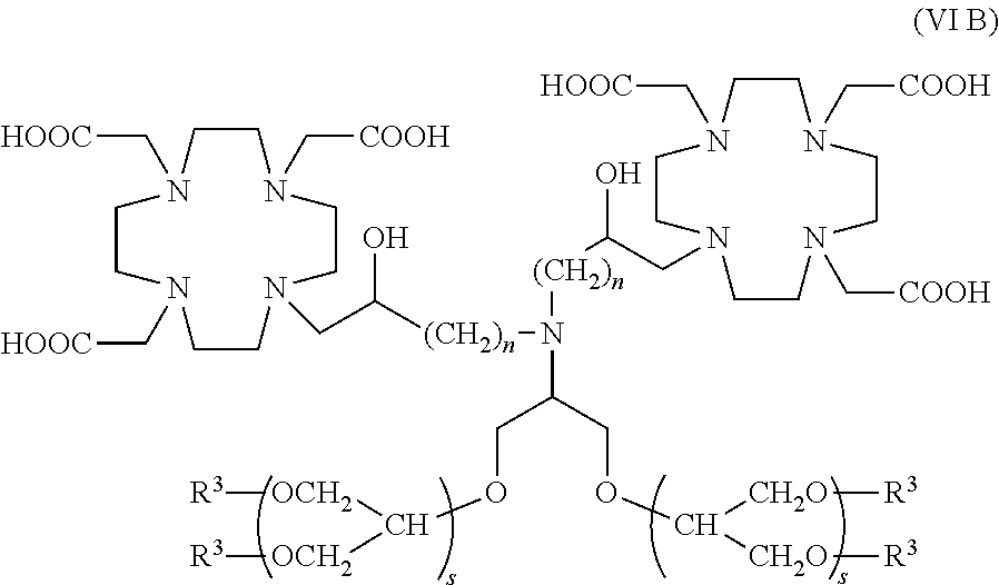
C1CN(C[COOH])CCN(CC([(CH2)n]N([(CH2)n]C(CN2CCN(C[HOOC])CCN(C[COOH])CCN(C[COOH])CC2)O)C(COC([CH2O][R3])[CH2O][R3])COC([OCH2][R3])[OCH2][R3])O)CCN(C[HOOC])CCN1C[HOOC]
